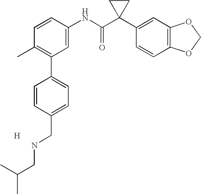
C1=CC(NC(C2(C3=CC4=C(C=C3)OCO4)CC2)=O)=CC(C2=CC=C(CNCC(C)C)C=C2)=C1C.[H]
